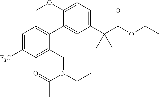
C1(C(C(OCC)=O)(C)C)=CC=C(OC)C(C2=CC=C([F3C])C=C2CN(CC)C(=O)C)=C1
